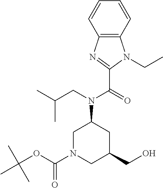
C12=C(N=C(C(=O)N(CC(C)C)C3CN(C(OC(C)(C)C)=O)CC(CO)C3)N1CC)C=CC=C2
